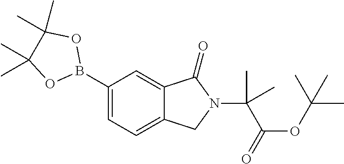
C12=CC(B3OC(C)(C)C(C)(C)O3)=CC=C1CN(C(C(OC(C)(C)C)=O)(C)C)C2=O
